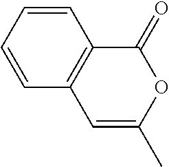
C1=CC=CC2=C1C(=O)OC(C)=C2
